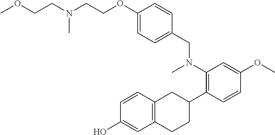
N(CCOC1=CC=C(CN(C)C2=C(C3CC4=C(CC3)C=C(O)C=C4)C=CC(OC)=C2)C=C1)(CCOC)C
